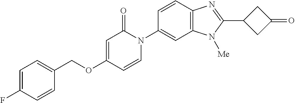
C1(COC2=CC(=O)N(C3=CC4=C(C=C3)N=C(C3CC(=O)C3)N4[Me])C=C2)=CC=C(F)C=C1
